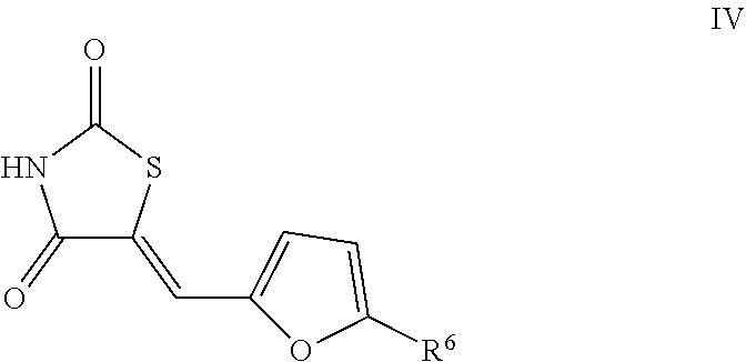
C1(=O)C(=CC2=CC=C([R6])O2)SC(=O)N1
